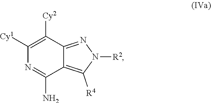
C1([Cy1])=C([Cy2])C2=NN([R2])C([R4])=C2C(N)=N1
